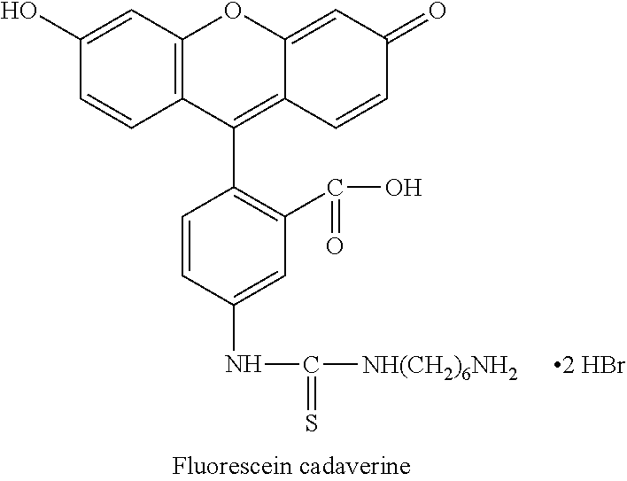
C12=C(C=C(O)C=C1)OC1=CC(=O)C=CC1=C2C1=C(C(O)=O)C=C(NC([NH(CH2)6NH2])=S)C=C1
